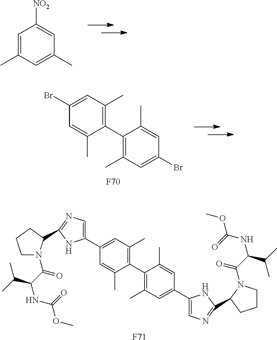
C1=C(C)C=C(C)C=C1[NO2].C1(C2=C(C)C=C(Br)C=C2C)=C(C)C=C(Br)C=C1C.[F70].C1=C(C)C(C2=C(C)C=C(C3=CN=C(C4N(C(=O)C(NC(OC)=O)C(C)C)CCC4)N3)C=C2C)=C(C)C=C1C1=CN=C(C2N(C(=O)C(C(C)C)NC(=O)OC)CCC2)N1.[F71]
